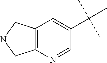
C1=C(C(C)(C)C)C=NC2=C1CNC2
